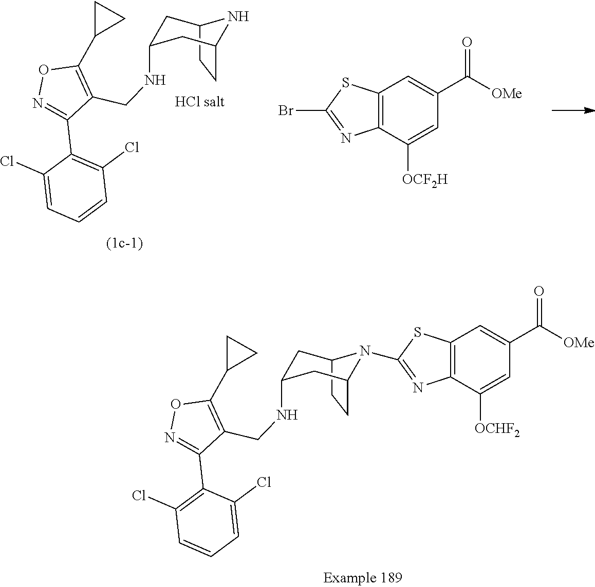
C1C(NCC2=C(C3CC3)ON=C2C2=C(Cl)C=CC=C2Cl)CC2NC1CC2.C12=C(C([OCF2H])=CC(C([OMe])=O)=C1)N=C(Br)S2.C12=C(C([OCHF2])=CC(C([OMe])=O)=C1)N=C(N1C3CC(NCC4=C(C5CC5)ON=C4C4=C(Cl)C=CC=C4Cl)CC1CC3)S2
